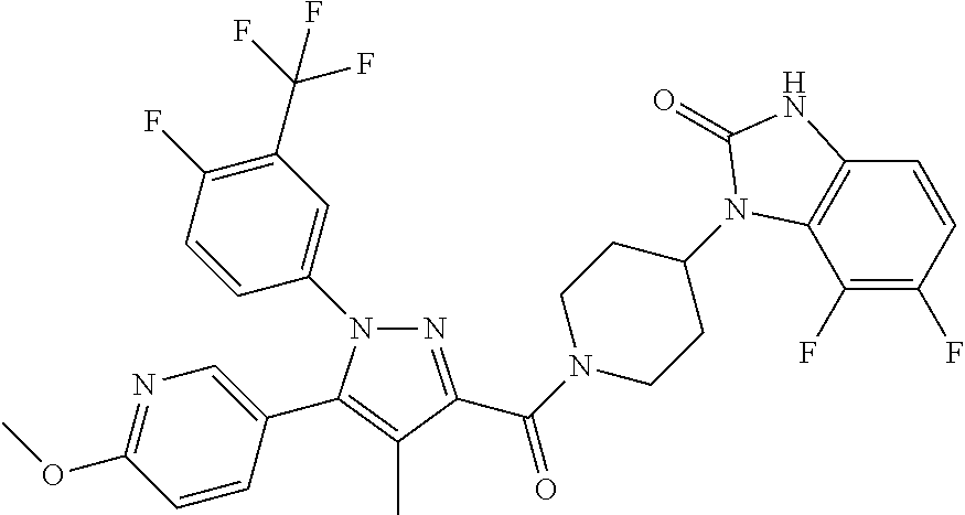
N1(C2=CC(C(F)(F)F)=C(F)C=C2)N=C(C(N2CCC(N3C4=C(C=CC(F)=C4F)NC3=O)CC2)=O)C(C)=C1C1=CN=C(OC)C=C1
